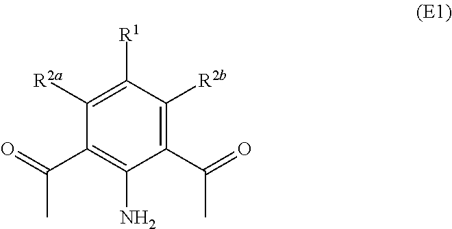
C1(C(=O)C)=C([R2b])C([R1])=C([R2a])C(C(=O)C)=C1N
